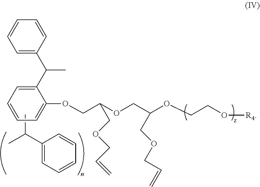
CC(C1=CC=CC=C1)C.C1=C(C(C)C2=CC=CC=C2)C(OCC(OCC(OCCO[R4])COCC=C)COCC=C)=CC=C1
